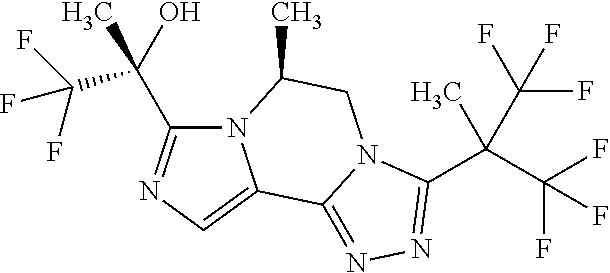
N12C(C(C(F)(F)F)(O)C)=NC=C1C1=NN=C(C(C(F)(F)F)(C)C(F)(F)F)N1CC2C
